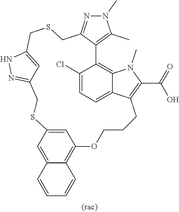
N1(C)N=C2C(=C1C)C1=C3C(=CC=C1Cl)C(=C(C(O)=O)N3C)CCCOC1=C3C(=CC(=C1)SCC1=NNC(=C1)CSC2)C=CC=C3
